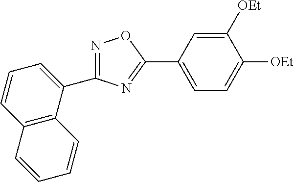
N1=C(C2=CC=CC3=C2C=CC=C3)N=C(C2=CC=C([OEt])C([OEt])=C2)O1
